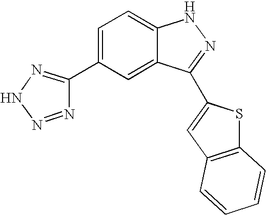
C1=C(C2=NNN=N2)C=C2C(=C1)NN=C2C1=CC2=C(S1)C=CC=C2
